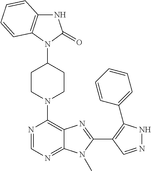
C1CN(C2=C3C(=NC=N2)N(C)C(C2=C(C4=CC=CC=C4)NN=C2)=N3)CCC1N1C(=O)NC2=C1C=CC=C2
